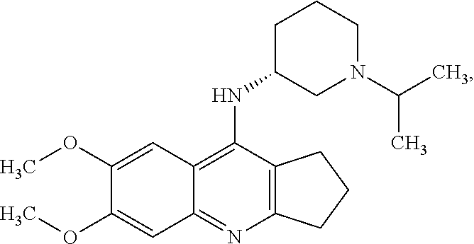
C12=C(N=C3C(=C1NC1CN(C(C)C)CCC1)C=C(OC)C(OC)=C3)CCC2
